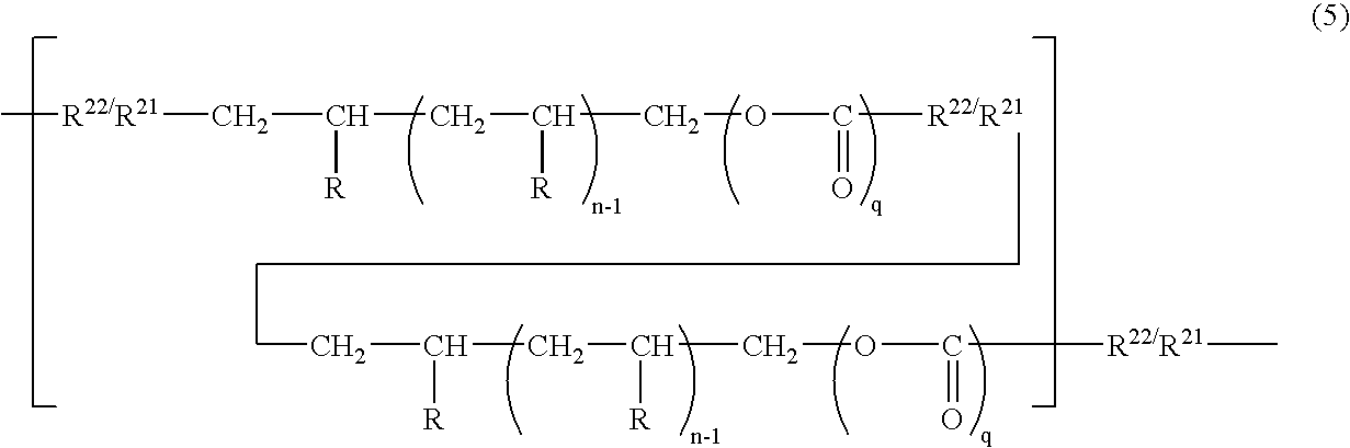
C(C(CC(COC([R22/R21])=O)[R])[R])[R22/R21]C.C(C(CC(COC([R22/R21]C)=O)[R])[R])C
